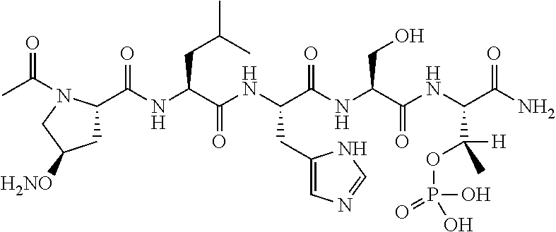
CC(=O)N1C(C(NC(C(NC(C(NC(C(NC(C(N)=O)C([H])(C)OP(O)(=O)O)=O)CO)=O)CC2=CN=CN2)=O)CC(C)C)=O)CC([H2NO])C1
